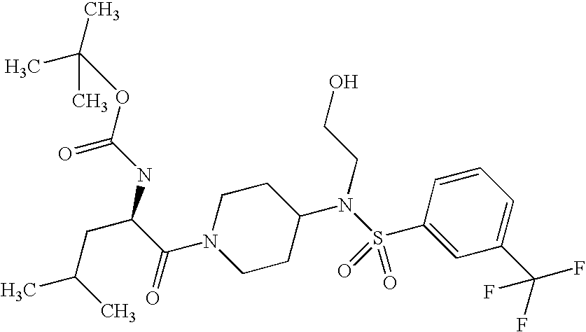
C(NC(OC(C)(C)C)=O)(C(=O)N1CCC(N(S(C2=CC(C(F)(F)F)=CC=C2)(=O)=O)CCO)CC1)CC(C)C
